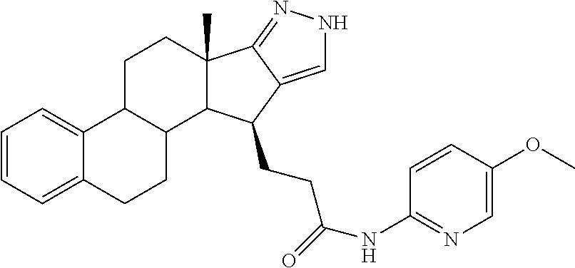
C1=CC=C2C(=C1)C1C(CC2)C2C(C)(CC1)C1=NNC=C1C2CCC(=O)NC1=NC=C(OC)C=C1
